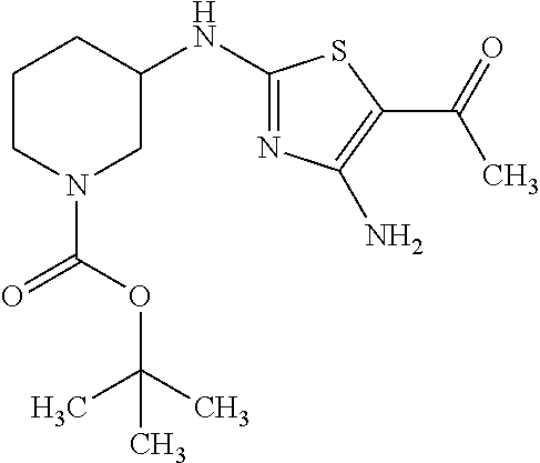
C1CN(C(OC(C)(C)C)=O)CC(NC2=NC(N)=C(C(=O)C)S2)C1
